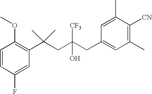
C1(F)=CC(C(CC(CC2=CC(C)=C([CN])C(C)=C2)(O)[CF3])(C)C)=C(OC)C=C1
